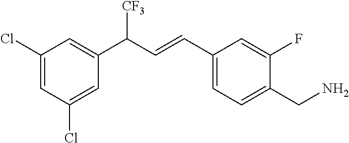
C1(CN)=CC=C(C=CC(C2=CC(Cl)=CC(Cl)=C2)[CF3])C=C1F
